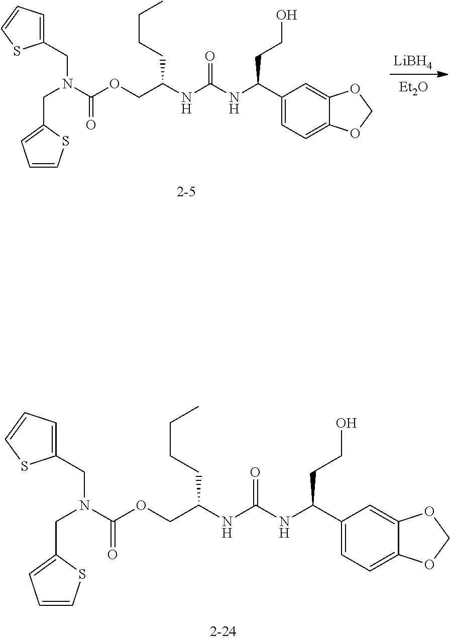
[Et2O].[LiBH4].C1=CSC(CN(CC2=CC=CS2)C(OCC(NC(NC(C2=CC=C3C(=C2)OCO3)CCO)=O)CCCC)=O)=C1.C1=CSC(CN(CC2=CC=CS2)C(OCC(NC(NC(C2=CC=C3C(=C2)OCO3)CCO)=O)CCCC)=O)=C1
